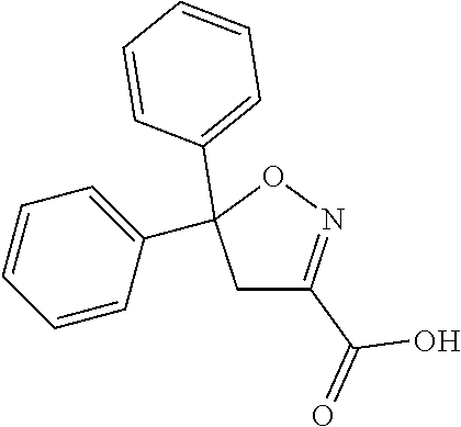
C1C(C(=O)O)=NOC1(C1=CC=CC=C1)C1=CC=CC=C1
